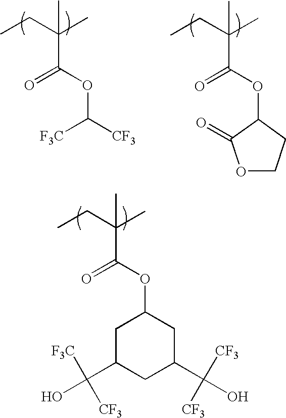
CCC(C)(C(OC([CF3])[F3C])=O)C.CCC(C)(C(=O)OC1CC(C(O)([F3C])[CF3])CC(C(O)([CF3])[CF3])C1)C.CCC(C)(C(OC1C(=O)OCC1)=O)C
